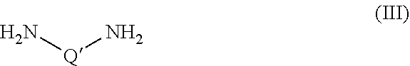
N[Q]N
